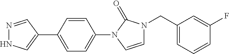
C1=CC(N2C=CN(CC3=CC=CC(F)=C3)C2=O)=CC=C1C1=CNN=C1
